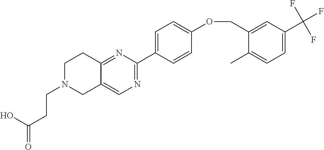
OC(=O)CCN1CC2=CN=C(C3=CC=C(OCC4=CC(C(F)(F)F)=CC=C4C)C=C3)N=C2CC1
